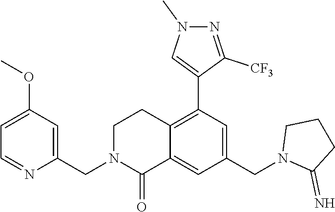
C1N(CC2=CC(OC)=CC=N2)C(=O)C2=CC(CN3C(=N)CCC3)=CC(C3=CN(C)N=C3[CF3])=C2C1
